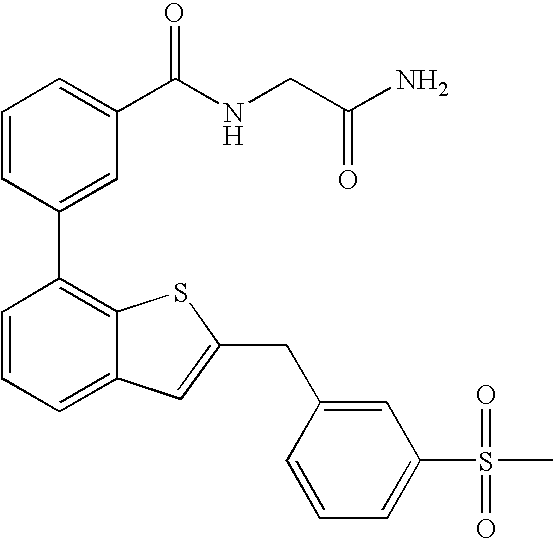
C1=CC(C2=C3C(=CC=C2)C=C(CC2=CC(S(=O)(=O)C)=CC=C2)S3)=CC(C(NCC(N)=O)=O)=C1
